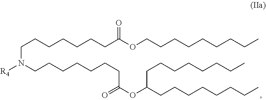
C(C(OC(CCCCCCCC)CCCCCCCC)=O)CCCCCCN([R4])CCCCCCCC(OCCCCCCCCC)=O
